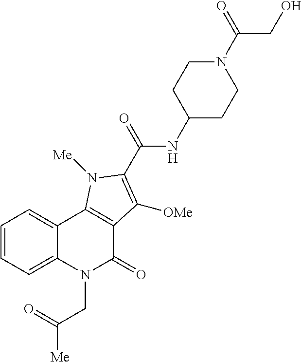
C1=CC=C2C(=C1)C1=C(C(=O)N2CC([Me])=O)C([OMe])=C(C(NC2CCN(C(CO)=O)CC2)=O)N1[Me]
